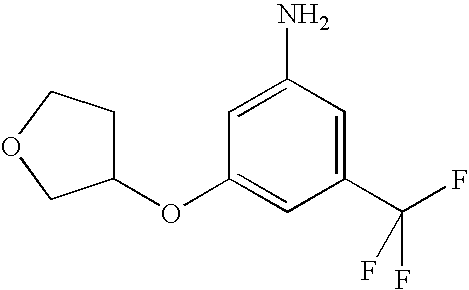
C1=C(N)C=C(C(F)(F)F)C=C1OC1CCOC1
